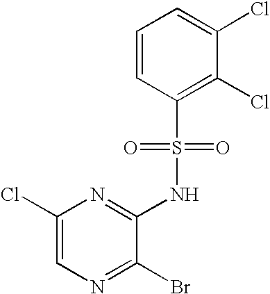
C1(Cl)=CN=C(Br)C(NS(C2=C(Cl)C(Cl)=CC=C2)(=O)=O)=N1
